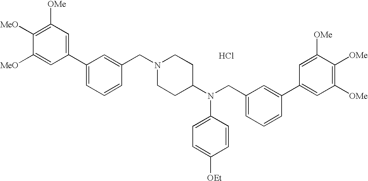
C1=C([MeO])C([MeO])=C([OMe])C=C1C1=CC=CC(CN2CCC(N(CC3=CC=CC(C4=CC([OMe])=C([OMe])C([OMe])=C4)=C3)C3=CC=C([OEt])C=C3)CC2)=C1.Cl
